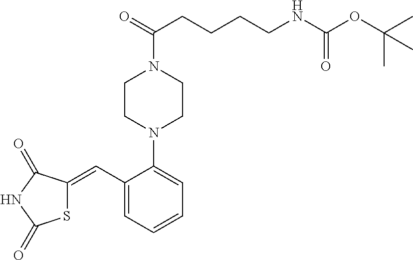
S1C(=CC2=CC=CC=C2N2CCN(C(CCCCNC(OC(C)(C)C)=O)=O)CC2)C(=O)NC1=O
